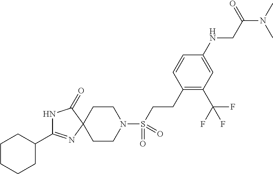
C1CN(S(CCC2=C(C(F)(F)F)C=C(NCC(N(C)C)=O)C=C2)(=O)=O)CCC12C(=O)NC(C1CCCCC1)=N2
